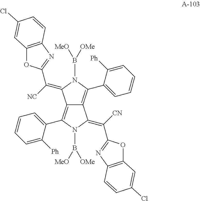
C12=C(C3=CC=CC=C3[Ph])N(B([MeO])[OMe])C(=C([CN])C3=NC4=C(O3)C=C(Cl)C=C4)C1=C(C1=CC=CC=C1[Ph])N(B([MeO])[OMe])C2=C([NC])C1=NC2=C(O1)C=C(Cl)C=C2
